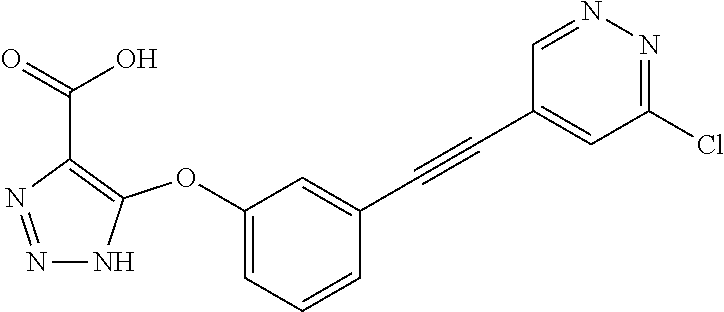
C1(OC2=C(C(=O)O)N=NN2)=CC=CC(C#CC2=CC(Cl)=NN=C2)=C1
